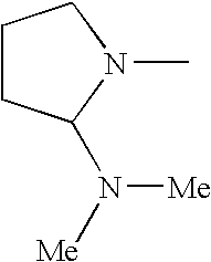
C1CC(N([Me])[Me])N(C)C1
